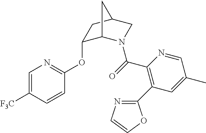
C1=C([F3C])C=CC(OC2C3N(C(=O)C4=C(C5=NC=CO5)C=C(C)C=N4)CC(C2)C3)=N1
